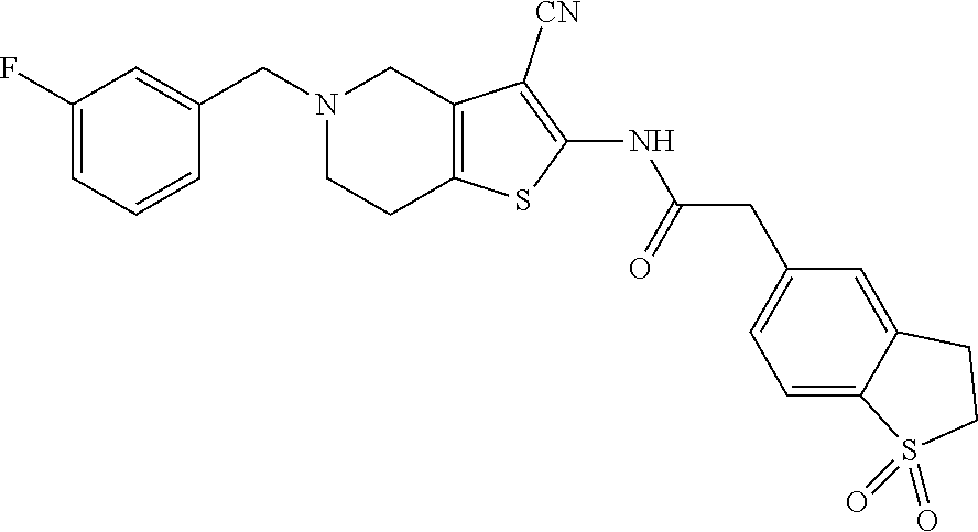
C1(F)=CC=CC(CN2CC3=C(CC2)SC(NC(CC2=CC=C4C(=C2)CCS4(=O)=O)=O)=C3[CN])=C1
